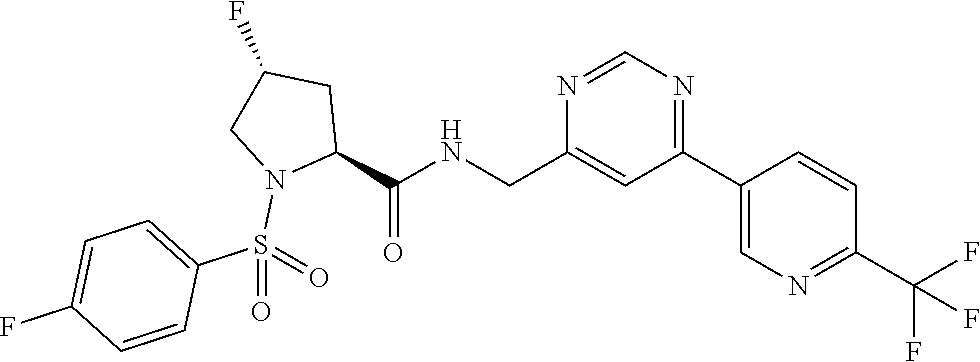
C1(C2=CN=C(C(F)(F)F)C=C2)=NC=NC(CNC(C2CC(F)CN2S(=O)(C2=CC=C(F)C=C2)=O)=O)=C1
